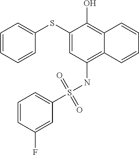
C1=CC=CC(SC2=CC(NS(C3=CC=CC(F)=C3)(=O)=O)=C3C(=C2O)C=CC=C3)=C1
